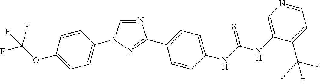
C1=CC(OC(F)(F)F)=CC=C1N1C=NC(C2=CC=C(NC(NC3=CN=CC=C3C(F)(F)F)=S)C=C2)=N1
